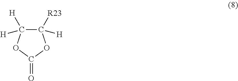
C1([R23])([H])OC(=O)OC1([H])[H]
